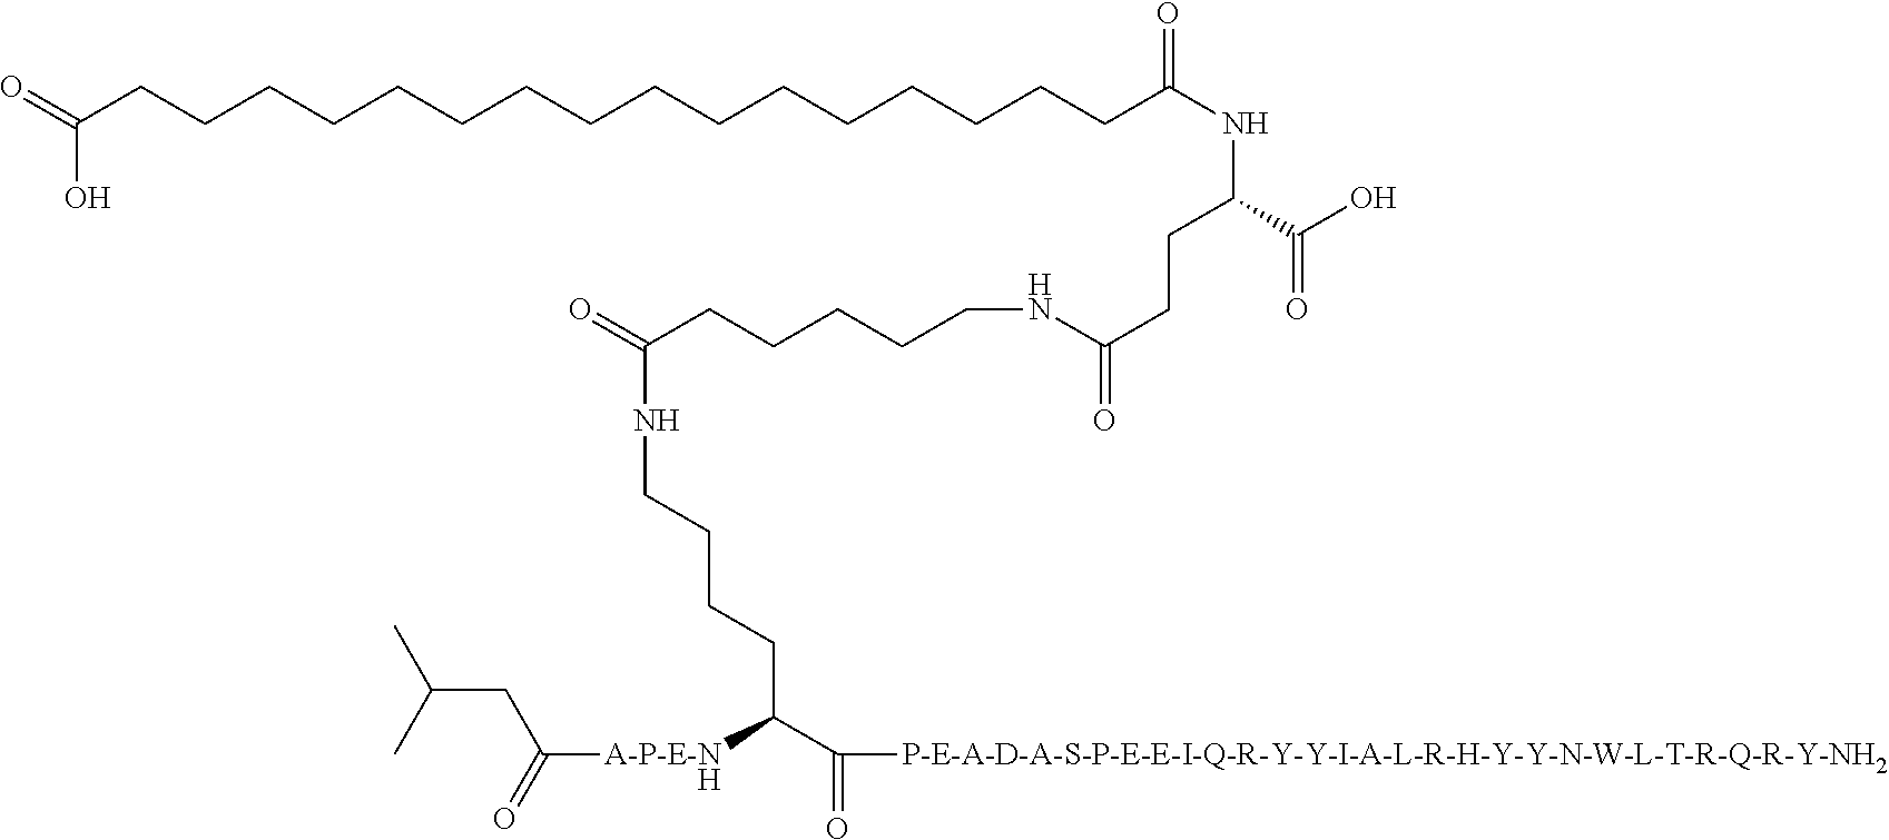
O=C(CCCCCCCCCCCCCCCCC(NC(C(O)=O)CCC(=O)NCCCCCC(=O)NCCCCC(C(=O)[P-E-A-D-A-S-P-E-E-I-Q-R-Y-Y-I-A-L-R-H-Y-Y-N-W-L-T-R-Q-R-Y-NH2])[A-P-E-NH]C(=O)CC(C)C)=O)O
